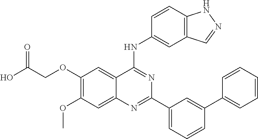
C1(OCC(O)=O)=C(OC)C=C2C(=C1)C(NC1=CC3=C(C=C1)NN=C3)=NC(C1=CC=CC(C3=CC=CC=C3)=C1)=N2
